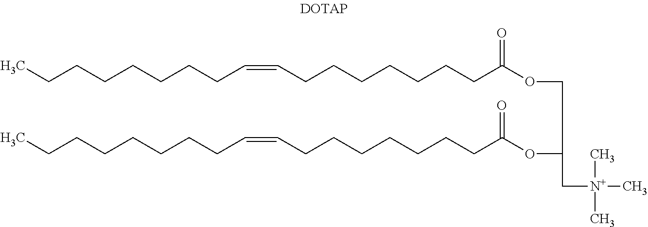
C(CCCCCCC=CCCCCCCCC(OCC(OC(CCCCCCCC=CCCCCCCCC)=O)C[N+](C)(C)C)=O)C
